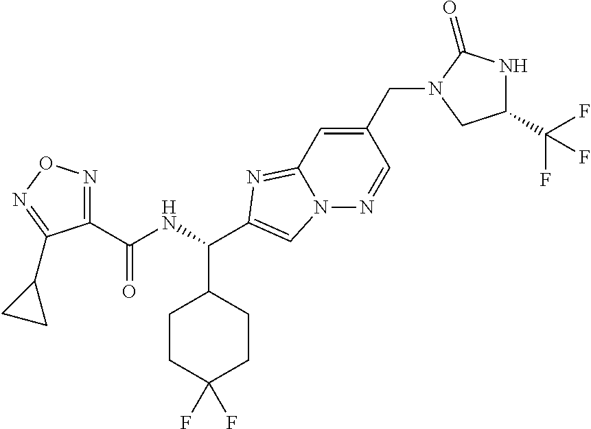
C1(C(NC(C2CCC(F)(F)CC2)C2=CN3C(=N2)C=C(CN2CC(C(F)(F)F)NC2=O)C=N3)=O)=NON=C1C1CC1
